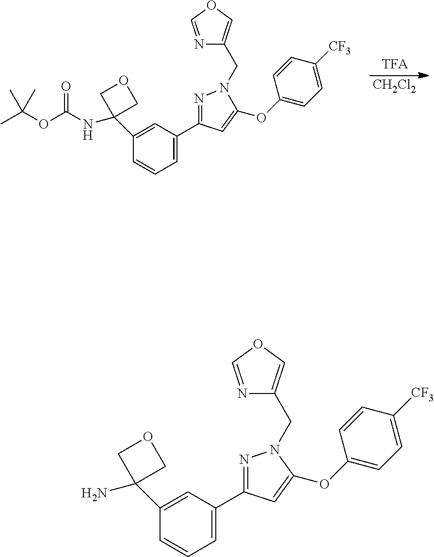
C1(C2(N)COC2)=CC(C2=NN(CC3=COC=N3)C(OC3=CC=C([CF3])C=C3)=C2)=CC=C1.C1(C2(NC(OC(C)(C)C)=O)COC2)=CC(C2=NN(CC3=COC=N3)C(OC3=CC=C([CF3])C=C3)=C2)=CC=C1.[CH2Cl2]
